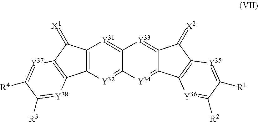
C12=C([Y32]=C3C(=[Y31]1)[Y33]=C1C(=[Y34]3)C3=C(C1=[X2])[Y35]=C([R1])C([R2])=[Y36]3)C1=C(C2=[X1])[Y37]=C([R4])C([R3])=[Y38]1
